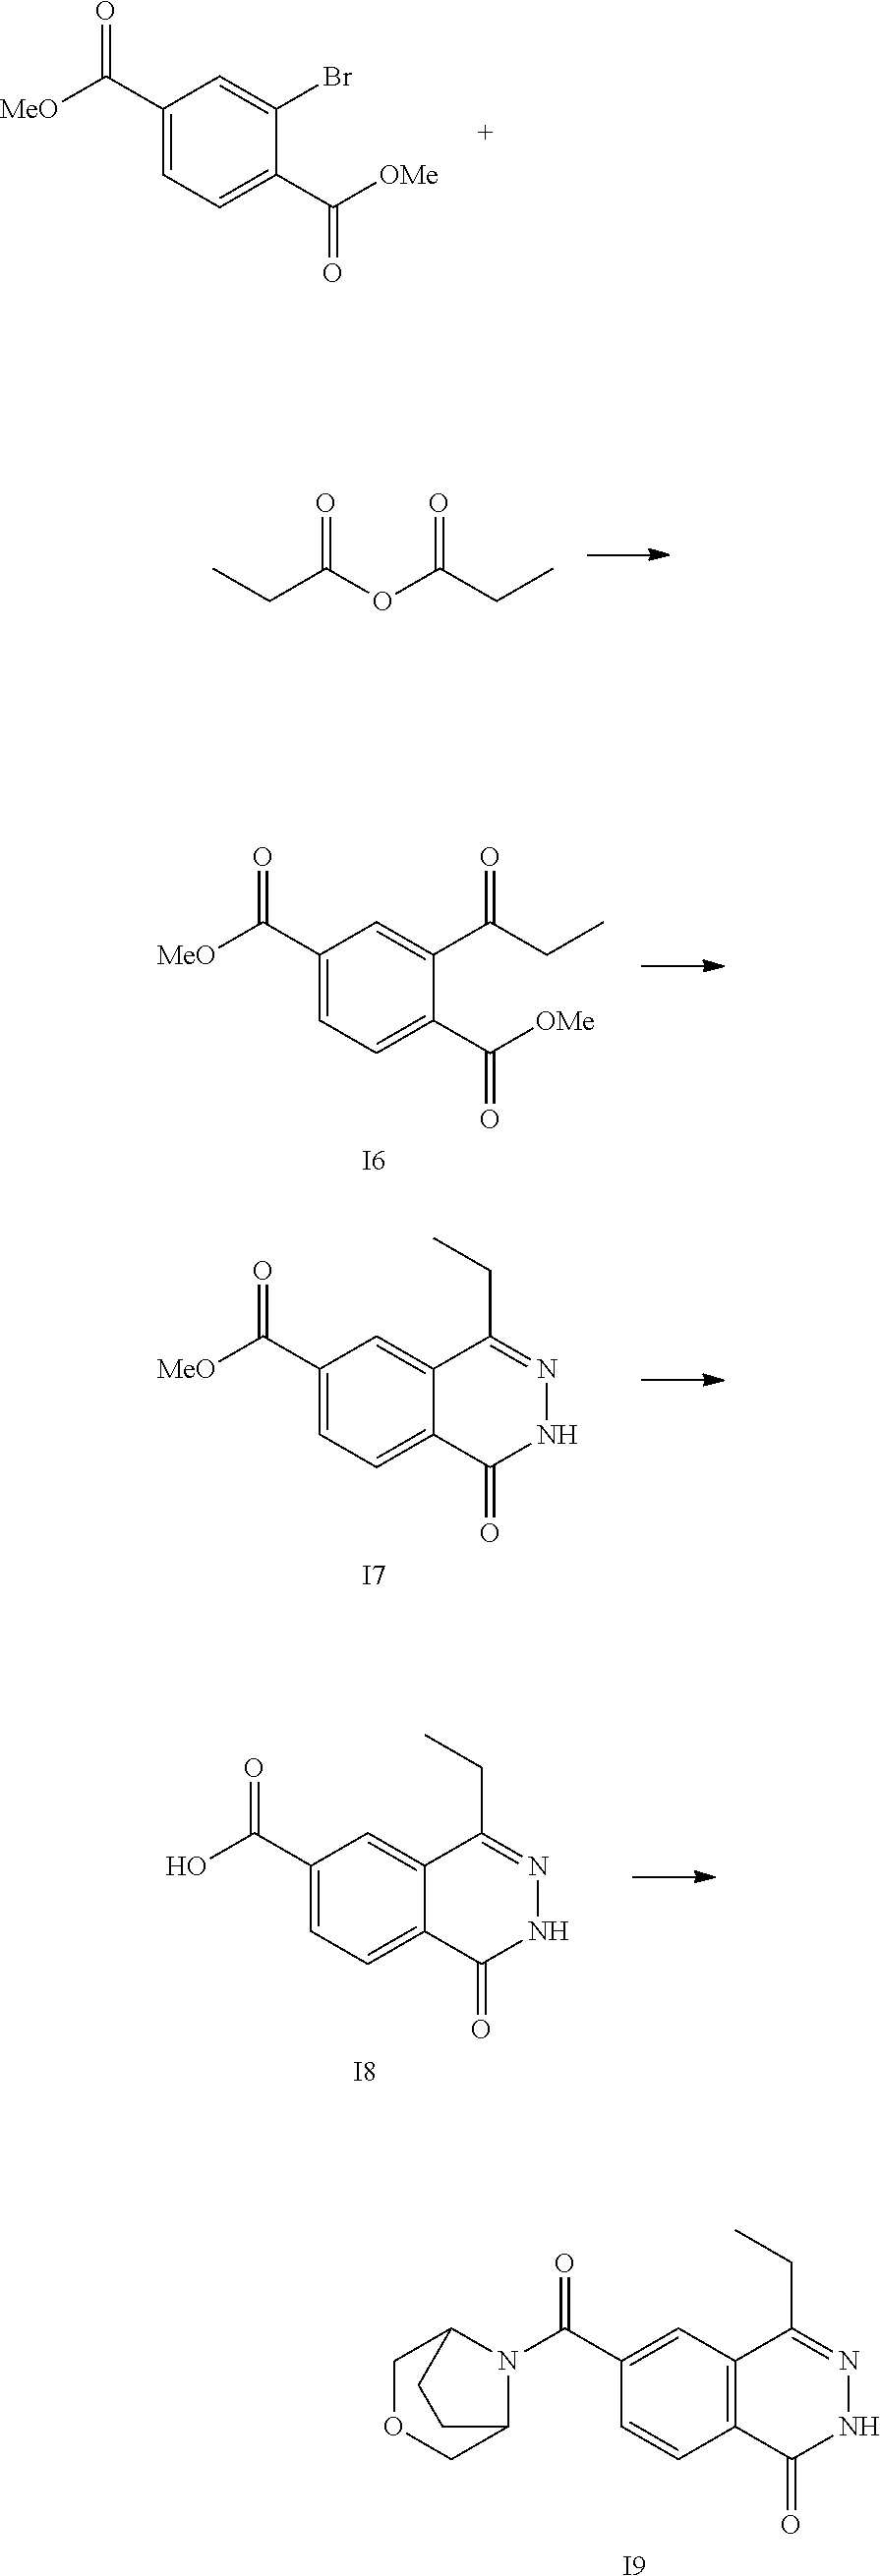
[MeO]C(C1=CC=C(C([OMe])=O)C(Br)=C1)=O.CCC(OC(CC)=O)=O.[MeO]C(C1=CC=C(C([OMe])=O)C(C(CC)=O)=C1)=O.[I6].[MeO]C(C1=CC=C2C(=C1)C(CC)=NNC2=O)=O.[I7].OC(C1=CC=C2C(=C1)C(CC)=NNC2=O)=O.[I8].N1(C(C2=CC3=C(C=C2)C(=O)NN=C3CC)=O)C2COCC1CC2.[I9]
